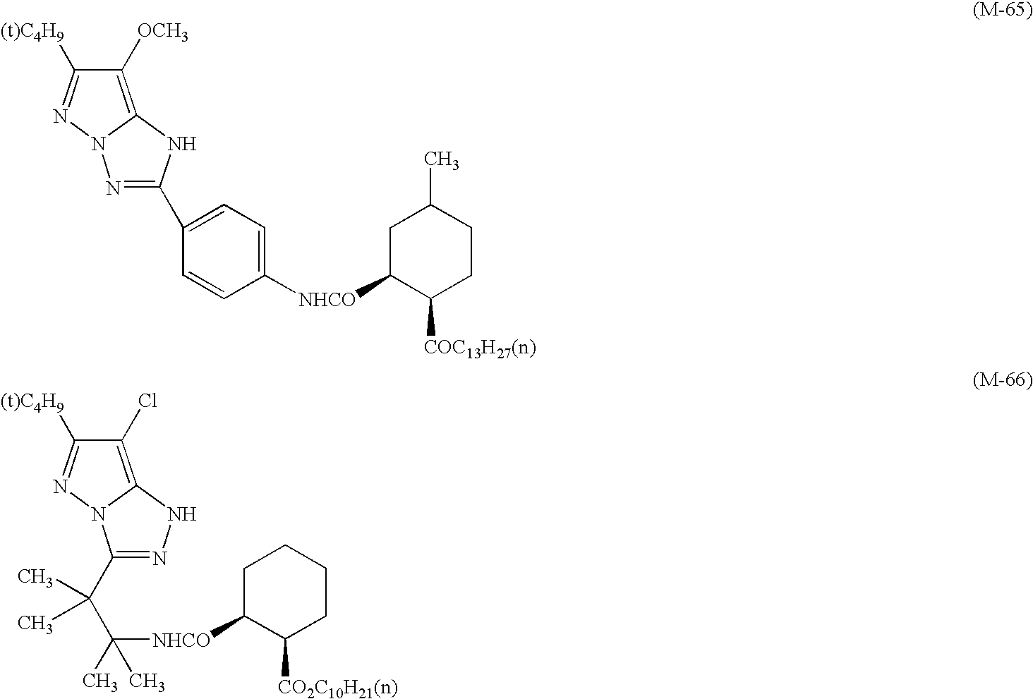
C1([OCH3])=C2N(N=C1[(t)C4H9])N=C(C1=CC=C([NHCO]C3C([COC13H27(n)])CCC(C)C3)C=C1)N2.C1(Cl)=C2N(N=C1[(t)C4H9])C(C(C)(C)C([NHCO]C1C([CO2C10H21(n)])CCCC1)(C)C)=NN2
